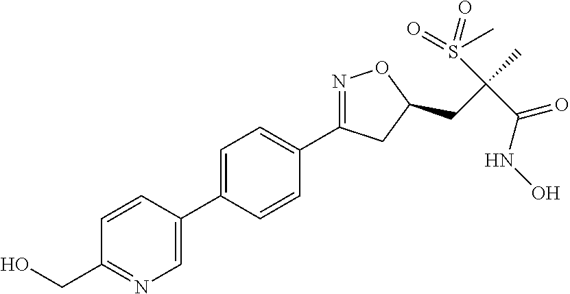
C1=C(C2=CN=C(CO)C=C2)C=CC(C2=NOC(CC(C)(S(=O)(=O)C)C(=O)NO)C2)=C1
